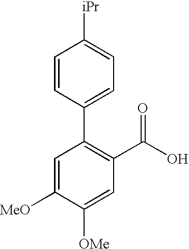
C1=CC(C2=C(C(O)=O)C=C([OMe])C([MeO])=C2)=CC=C1[iPr]
